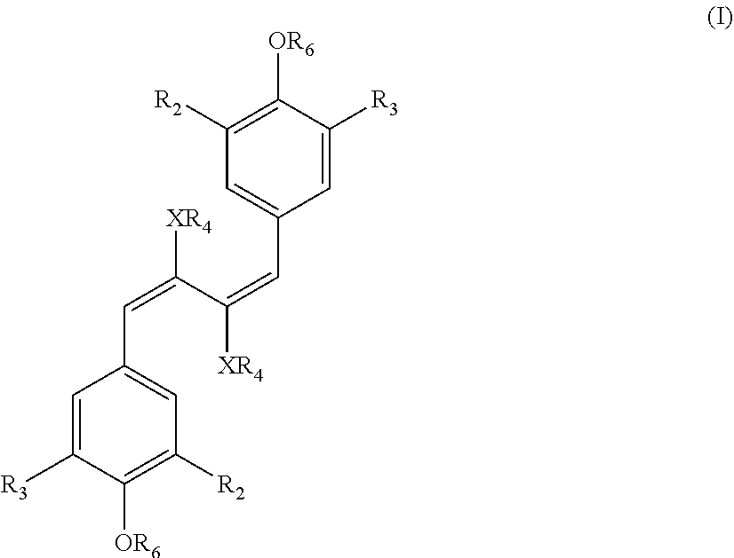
C1=C([R3])C([OR6])=C([R2])C=C1C=C(C(=CC1=CC([R2])=C([OR6])C([R3])=C1)[XR4])[XR4]
